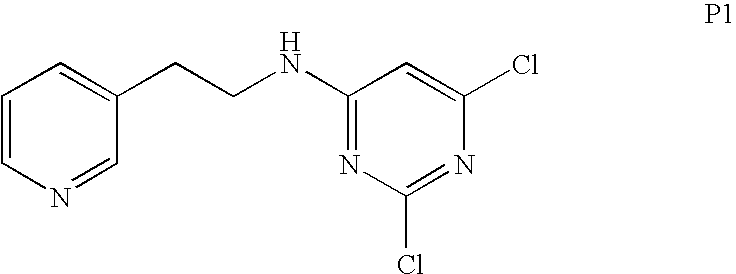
C(CNC1=NC(Cl)=NC(Cl)=C1)C1=CC=CN=C1
